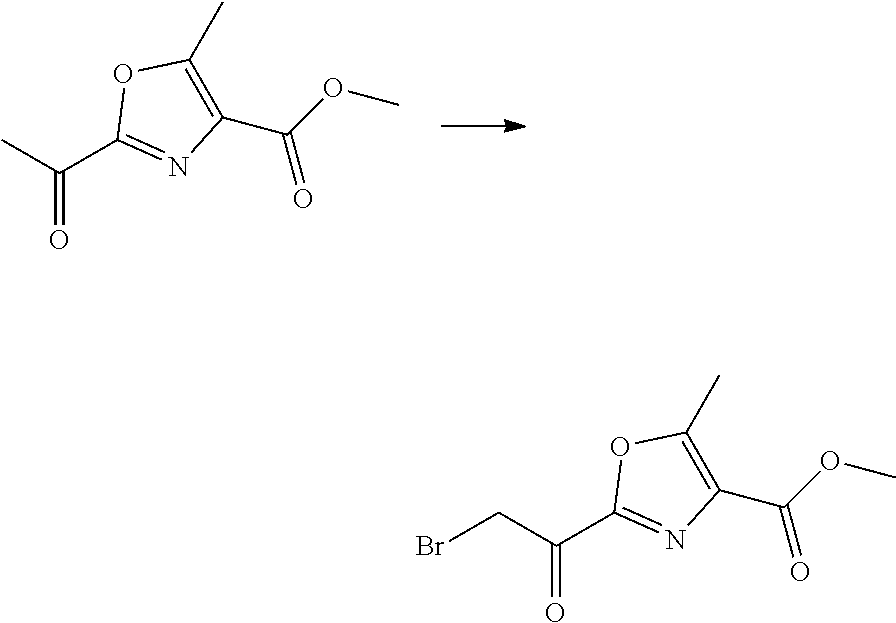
O=C(C1=NC(C(OC)=O)=C(C)O1)C.O=C(C1=NC(C(OC)=O)=C(C)O1)CBr
